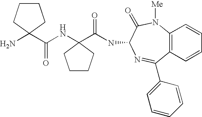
C12=C(N([Me])C(=O)C(NC(=O)C3(NC(C4(N)CCCC4)=O)CCCC3)N=C1C1=CC=CC=C1)C=CC=C2
